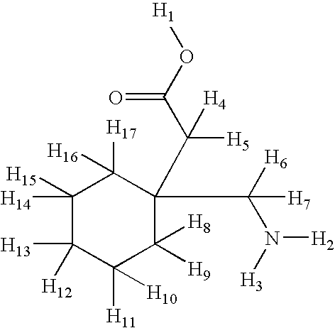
C1([H14])([H15])C([H13])([H12])C([H11])([H10])C([H9])([H8])C(C([H6])(N([H3])[H2])[H7])(C(C(O[H1])=O)([H5])[H4])C1([H17])[H16]
